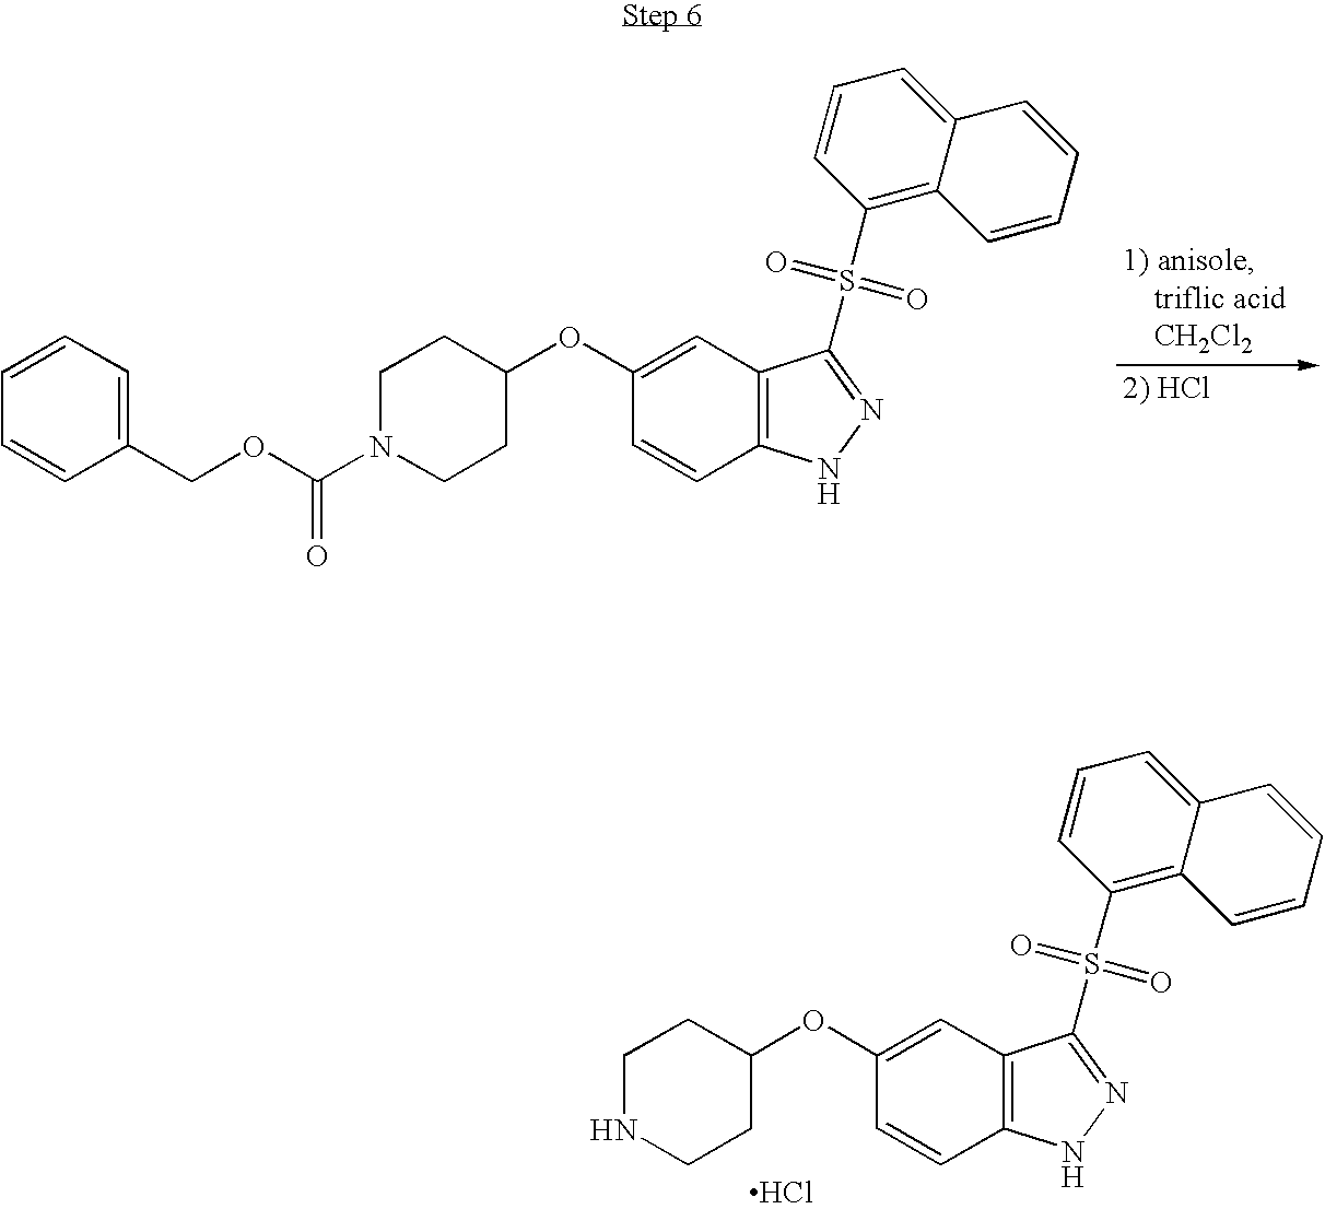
N1CCC(OC2=CC3=C(C=C2)NN=C3S(C2=C3C(=CC=C2)C=CC=C3)(=O)=O)CC1.Cl.C1=CC=C(COC(N2CCC(OC3=CC4=C(C=C3)NN=C4S(C3=C4C(=CC=C3)C=CC=C4)(=O)=O)CC2)=O)C=C1
